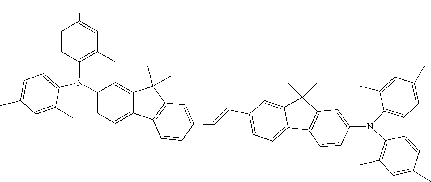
C1=CC(N(C2=CC=C(C)C=C2C)C2=CC=C3C4=C(C(C)(C)C3=C2)C=C(C=CC2=CC=C3C5=C(C(C)(C)C3=C2)C=C(N(C2=CC=C(C)C=C2C)C2=C(C)C=C(C)C=C2)C=C5)C=C4)=C(C)C=C1C
